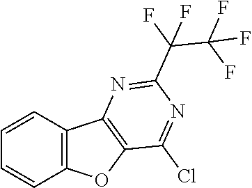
C1=CC2=C(C=C1)OC1=C2N=C(C(C(F)(F)F)(F)F)N=C1Cl
